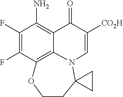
C1(F)=C(F)C2=C3C(=C1N)C(=O)C([CO2H])=CN3C1(CCO2)CC1
